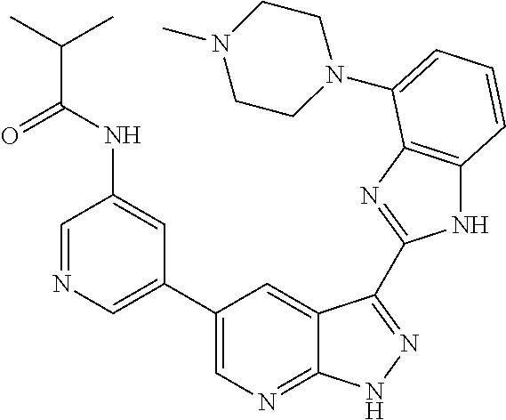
C1(C2=CN=CC(NC(C(C)C)=O)=C2)=CN=C2C(=C1)C(C1=NC3=C(N1)C=CC=C3N1CCN(C)CC1)=NN2
